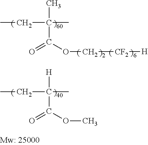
C(C(C)(C)C(OC[CF2][H])=O)C.C(C(C)([H])C(OC)=O)C
